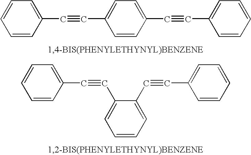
C1=CC(C#CC2=CC=C(C#CC3=CC=CC=C3)C=C2)=CC=C1.C1=CC(C#CC2=CC=CC=C2C#CC2=CC=CC=C2)=CC=C1
